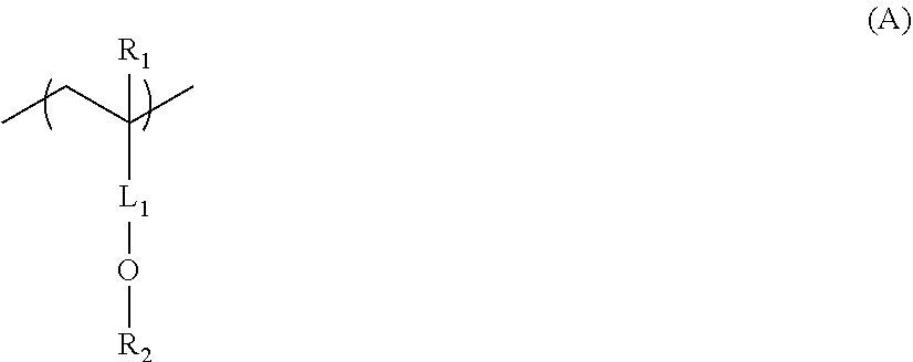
CCC(C)([R1])[L1]O[R2]
